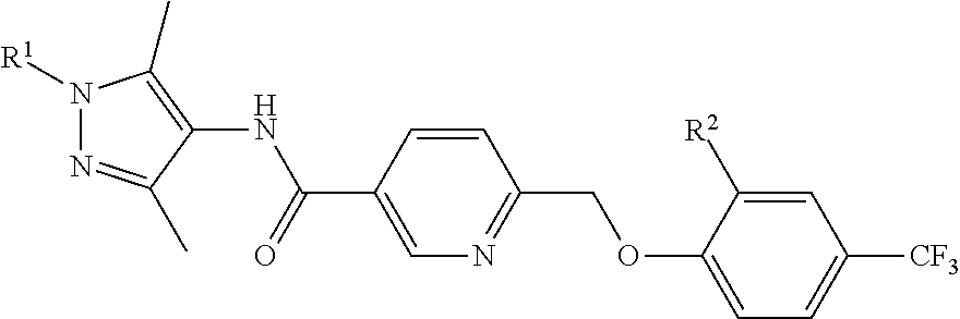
[R1]N1N=C(C)C(NC(C2=CN=C(COC3=CC=C([CF3])C=C3[R2])C=C2)=O)=C1C
